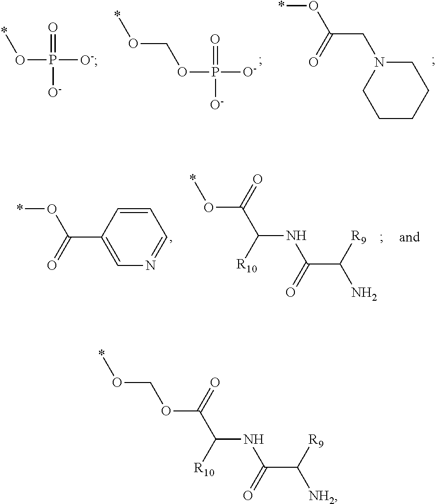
C(OP([O-])(=O)[O-])O*.*OP([O-])(=O)[O-].*OC(=O)CN1CCCCC1.C1=CC(C(=O)O*)=CN=C1.*OC(C([R10])NC(C([R9])N)=O)=O.C(OC(C([R10])NC(C([R9])[NH2])=O)=O)O*
